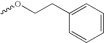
C1(CCOC)=CC=CC=C1
